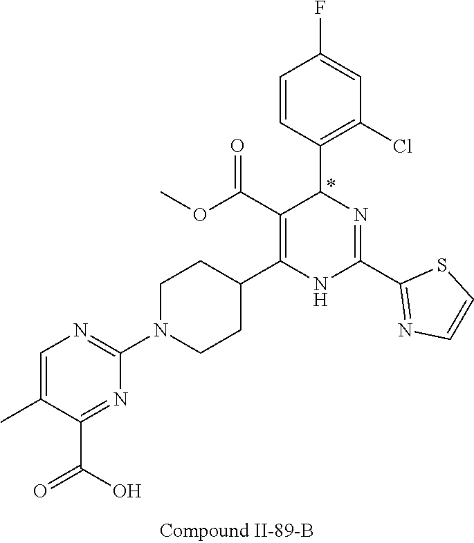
C1=C(F)C=CC(C2N=C(C3=NC=CS3)NC(C3CCN(C4=NC=C(C)C(C(O)=O)=N4)CC3)=C2C(OC)=O)=C1Cl
